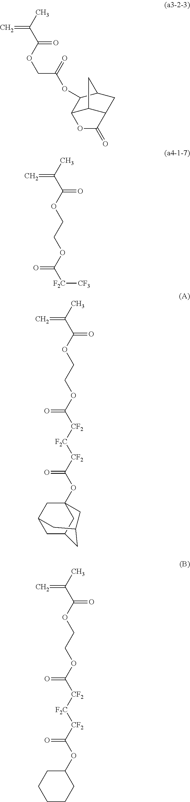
C(C(C)=C)(=O)OCC(=O)OC1C2C3C(CC1C3)C(=O)O2.C(C(C)=C)(=O)OCCOC([F2C][CF3])=O.C(C(C)=C)(=O)OCCOC([CF2][F2C][CF2]C(OC12CC3CC(C1)CC(C2)C3)=O)=O.C(C(C)=C)(=O)OCCOC([CF2][F2C][CF2]C(OC1CCCCC1)=O)=O
